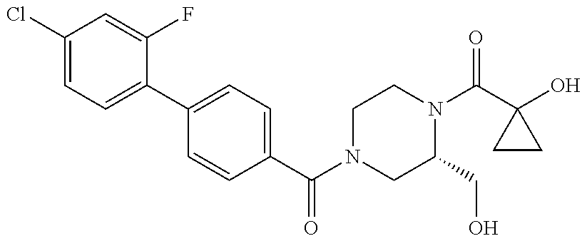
C1(Cl)=CC=C(C2=CC=C(C(=O)N3CC(CO)N(C(=O)C4(O)CC4)CC3)C=C2)C(F)=C1
